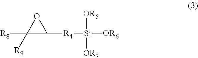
C1([R9])([R8])C([R4][Si]([OR6])([OR5])[OR7])O1
